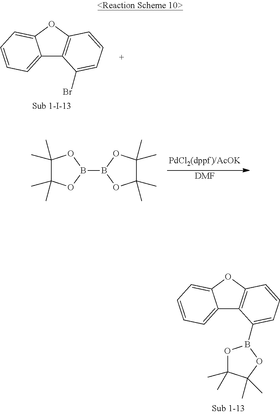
C12=CC=CC=C1OC1=C2C(B2OC(C)(C)C(C)(C)O2)=CC=C1.C12=CC=CC=C1OC1=C2C(Br)=CC=C1.[DMF].B1(B2OC(C)(C)C(C)(C)O2)OC(C)(C)C(C)(C)O1
